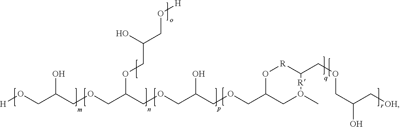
[H]OCC(COCC(COCC(COCC1CO(C)[R]C(COCC(O)C[OH])[R]O1)O)OCC(CO[H])O)O
